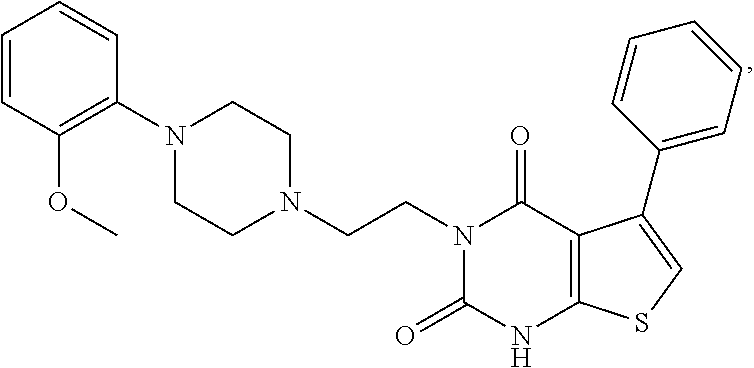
C1=CC(OC)=C(N2CCN(CCN3C(=O)NC4=C(C3=O)C(C3=CC=CC=C3)=CS4)CC2)C=C1
